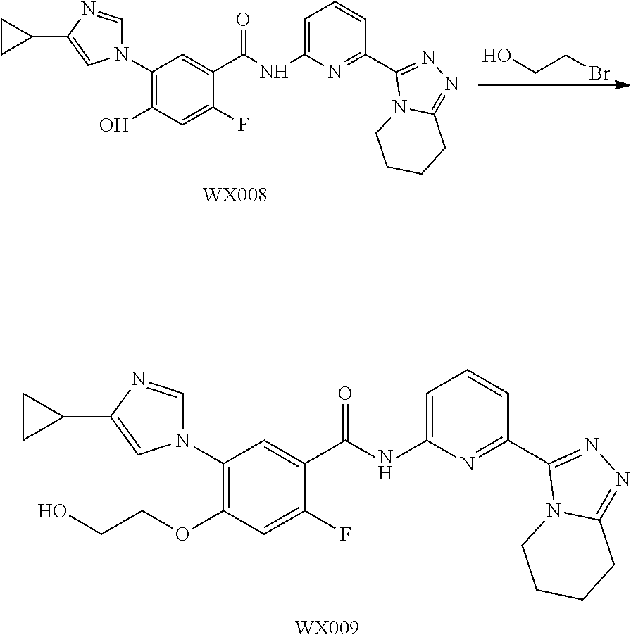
C1=NC(C2CC2)=CN1C1=C(OCCO)C=C(F)C(C(=O)NC2=CC=CC(C3=NN=C4N3CCCC4)=N2)=C1.[WX009].C1=NC(C2CC2)=CN1C1=C(O)C=C(F)C(C(=O)NC2=CC=CC(C3=NN=C4N3CCCC4)=N2)=C1.[WX008].OCCBr
